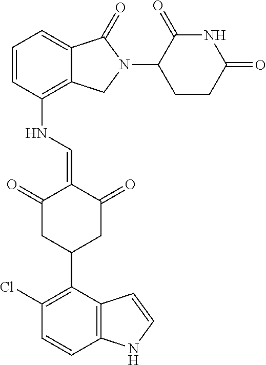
C1=CC(NC=C2C(=O)CC(C3=C(Cl)C=CC4=C3C=CN4)CC2=O)=C2C(=C1)C(=O)N(C1CCC(=O)NC1=O)C2
